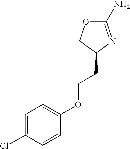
O(CCC1N=C(N)OC1)C1=CC=C(Cl)C=C1
